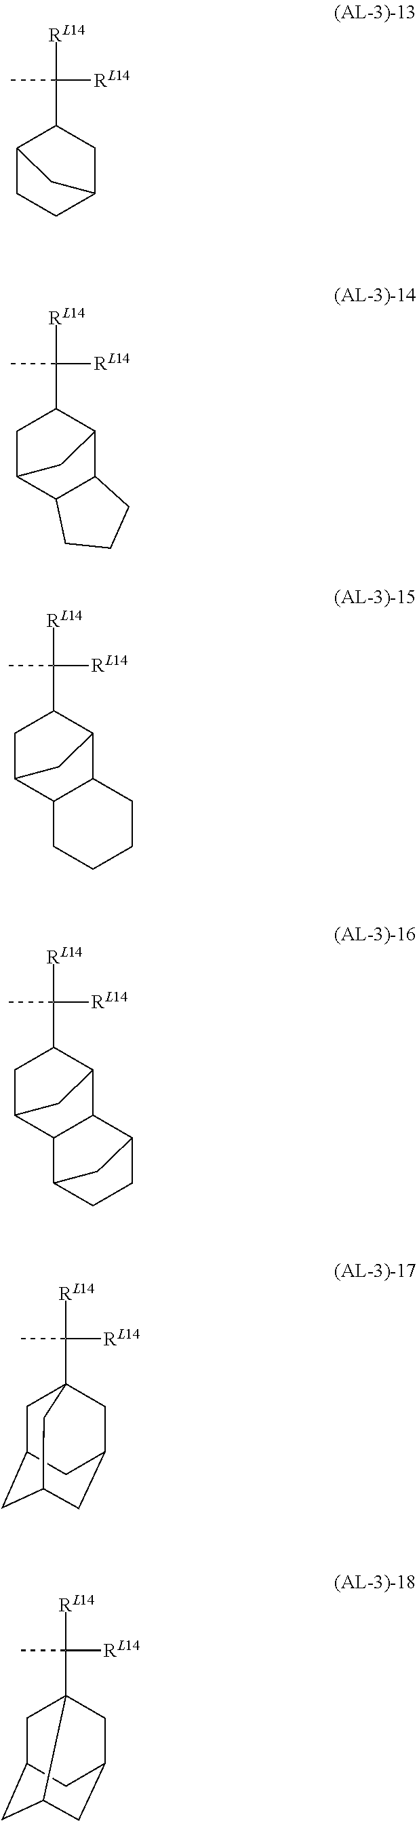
[RL14]C(C)([RL14])C1C2CCC(C1)C2.[RL14]C(C)([RL14])C1CC2C3C(C1C2)CCC3.[RL14]C(C)([RL14])C1CC2C3C(C1C2)CCCC3.[RL14]C(C)([RL14])C1CC2C3C(C1C2)C1CCC3C1.[RL14]C(C)([RL14])C12CC3CC(CC(C1)C3)C2.[RL14]C(C)([RL14])C12CC3CC1CC(C2)C3
